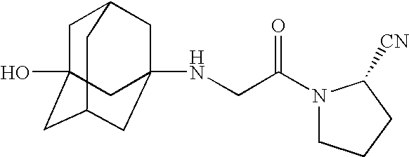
OC12CC3CC(NCC(=O)N4CCCC4[CN])(CC(C1)C3)C2
